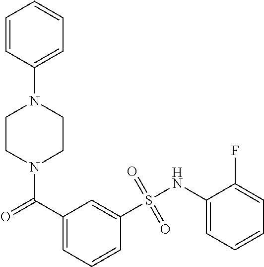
N1(C(C2=CC=CC(S(NC3=CC=CC=C3F)(=O)=O)=C2)=O)CCN(C2=CC=CC=C2)CC1
